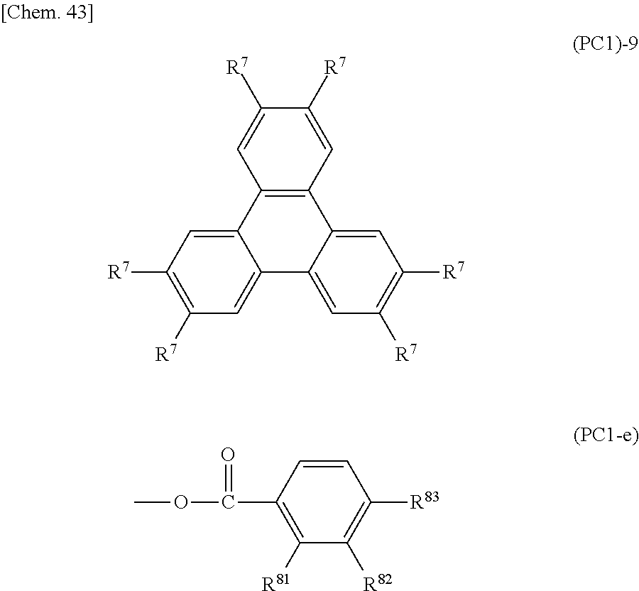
C1([R7])=CC2=C(C=C1[R7])C1=CC([R7])=C([R7])C=C1C1=CC([R7])=C([R7])C=C21.C1=CC(C(OC)=O)=C([R81])C([R82])=C1[R83]
